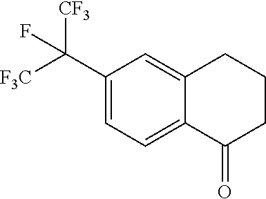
C1(C([F3C])([CF3])F)=CC=C2C(=C1)CCCC2=O
